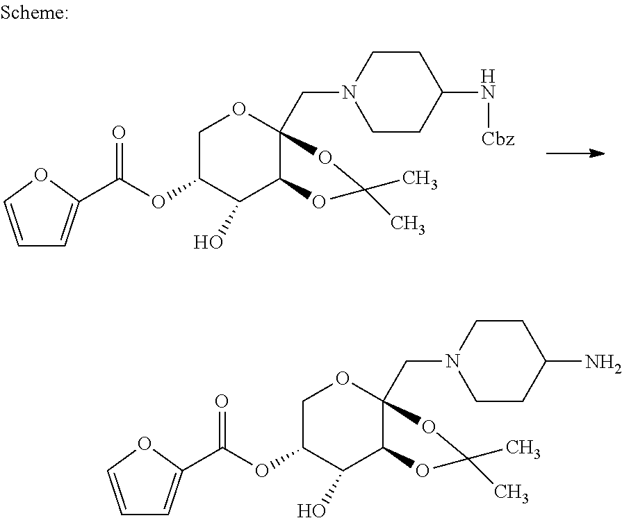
C1C(OC(=O)C2=CC=CO2)C(O)C2C(CN3CCC(N[Cbz])CC3)(O1)OC(C)(C)O2.C1C(OC(=O)C2=CC=CO2)C(O)C2C(CN3CCC(N)CC3)(O1)OC(C)(C)O2
